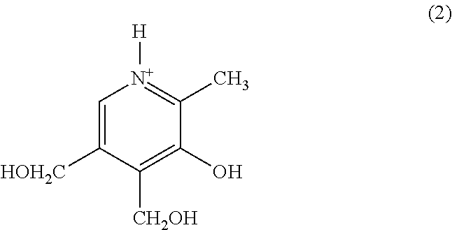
C1=C([HOH2C])C([CH2OH])=C(O)C(C)=[N+]1[H]
